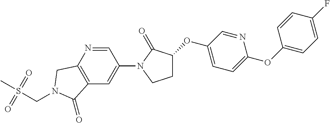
O(C1CCN(C2=CC3=C(N=C2)CN(CS(C)(=O)=O)C3=O)C1=O)C1=CC=C(OC2=CC=C(F)C=C2)N=C1
